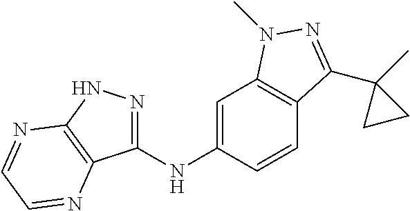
C1(NC2=CC3=C(C=C2)C(C2(C)CC2)=NN3C)=NNC2=C1N=CC=N2
